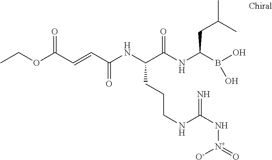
CCOC(C=CC(NC(C(NC(B(O)O)CC(C)C)=O)CCCNC(=N)N[N+]([O-])=O)=O)=O
